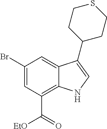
C1(Br)=CC(C(=O)[EtO])=C2C(=C1)C(C1CCSCC1)=CN2
